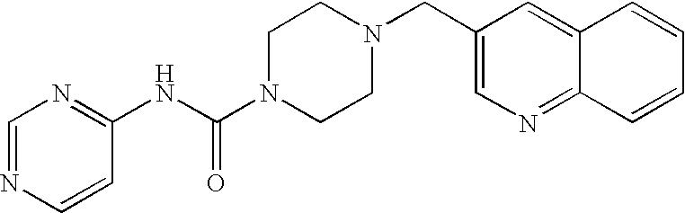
C1=NC=CC(NC(N2CCN(CC3=CN=C4C(=C3)C=CC=C4)CC2)=O)=N1
